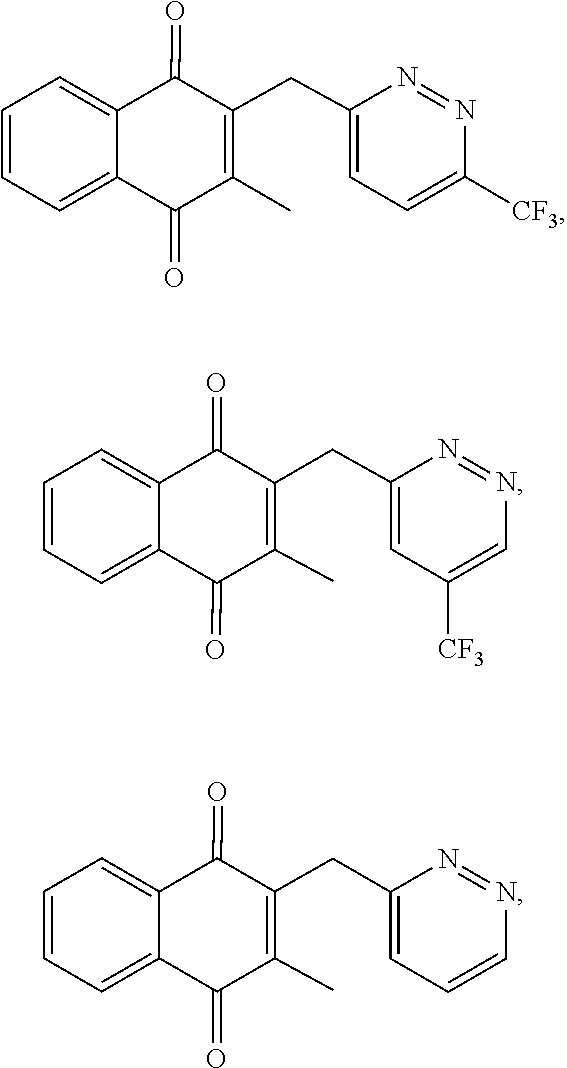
N1=NC([CF3])=CC=C1CC1=C(C)C(=O)C2=CC=CC=C2C1=O.N1=NC=C([CF3])C=C1CC1=C(C)C(=O)C2=CC=CC=C2C1=O.N1=NC=CC=C1CC1=C(C)C(=O)C2=CC=CC=C2C1=O
